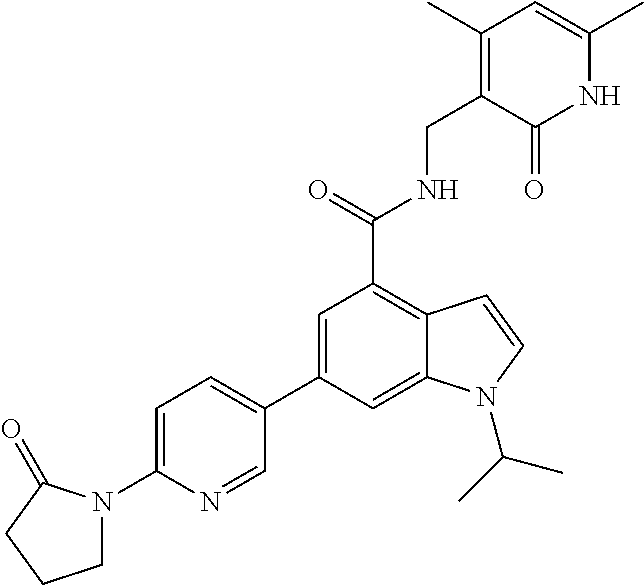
C1(C2=CC(C(=O)NCC3=C(C)C=C(C)NC3=O)=C3C(=C2)N(C(C)C)C=C3)=CC=C(N2CCCC2=O)N=C1
